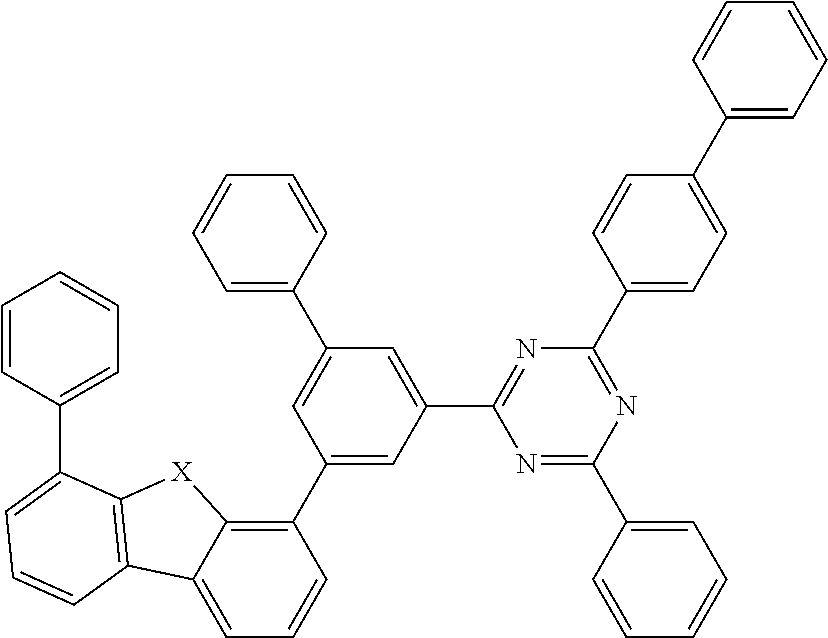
C1(C2=CC(C3=NC(C4=CC=C(C5=CC=CC=C5)C=C4)=NC(C4=CC=CC=C4)=N3)=CC(C3=CC=CC=C3)=C2)=C2C(=CC=C1)C1=C([X]2)C(C2=CC=CC=C2)=CC=C1
